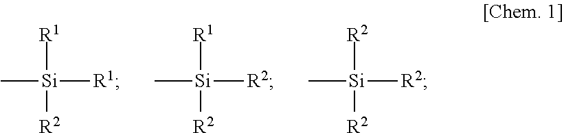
[R1][Si]([R2])(C)[R1].[R1][Si]([R2])(C)[R2].[R2][Si]([R2])(C)[R2]
